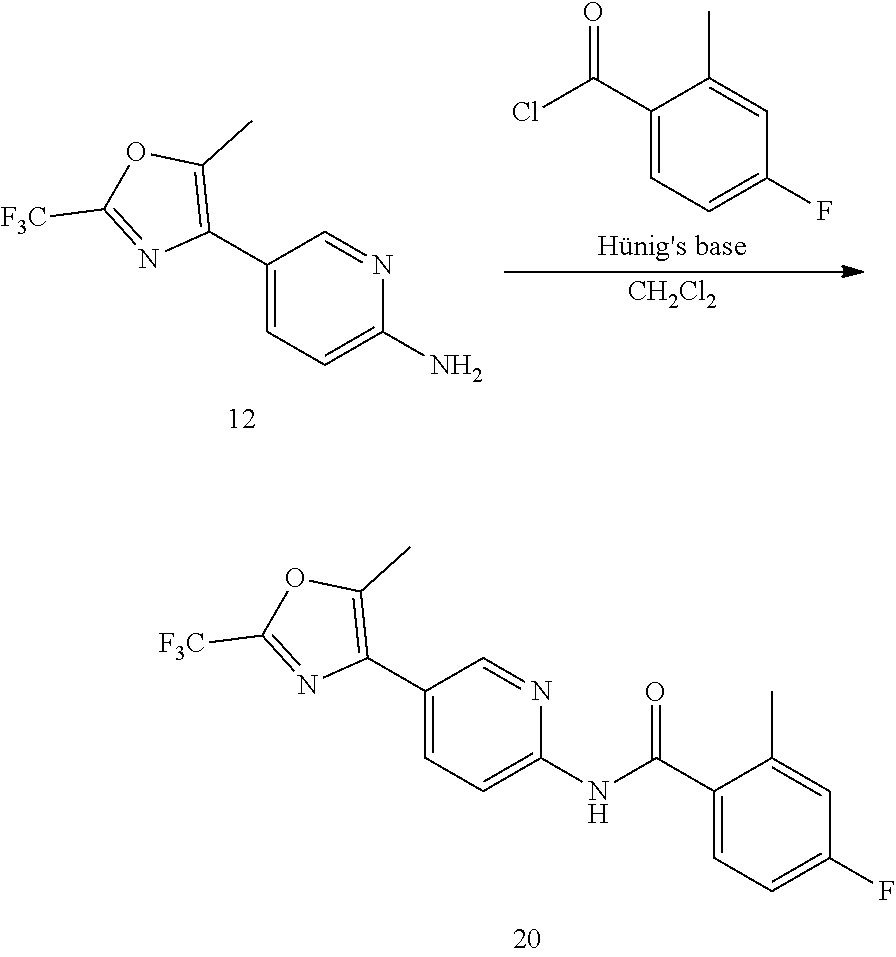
C1(C2=C(C)OC([F3C])=N2)=CC=C(N)N=C1.[CH2Cl2].C1(C(Cl)=O)=CC=C(F)C=C1C.C1(C2=C(C)OC([F3C])=N2)=CC=C(NC(C2=CC=C(F)C=C2C)=O)N=C1
